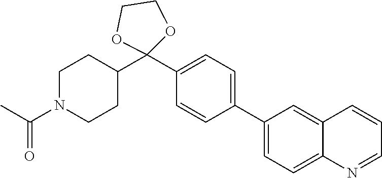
C1(C2=CC=C(C3(C4CCN(C(C)=O)CC4)OCCO3)C=C2)=CC=C2C(=C1)C=CC=N2
